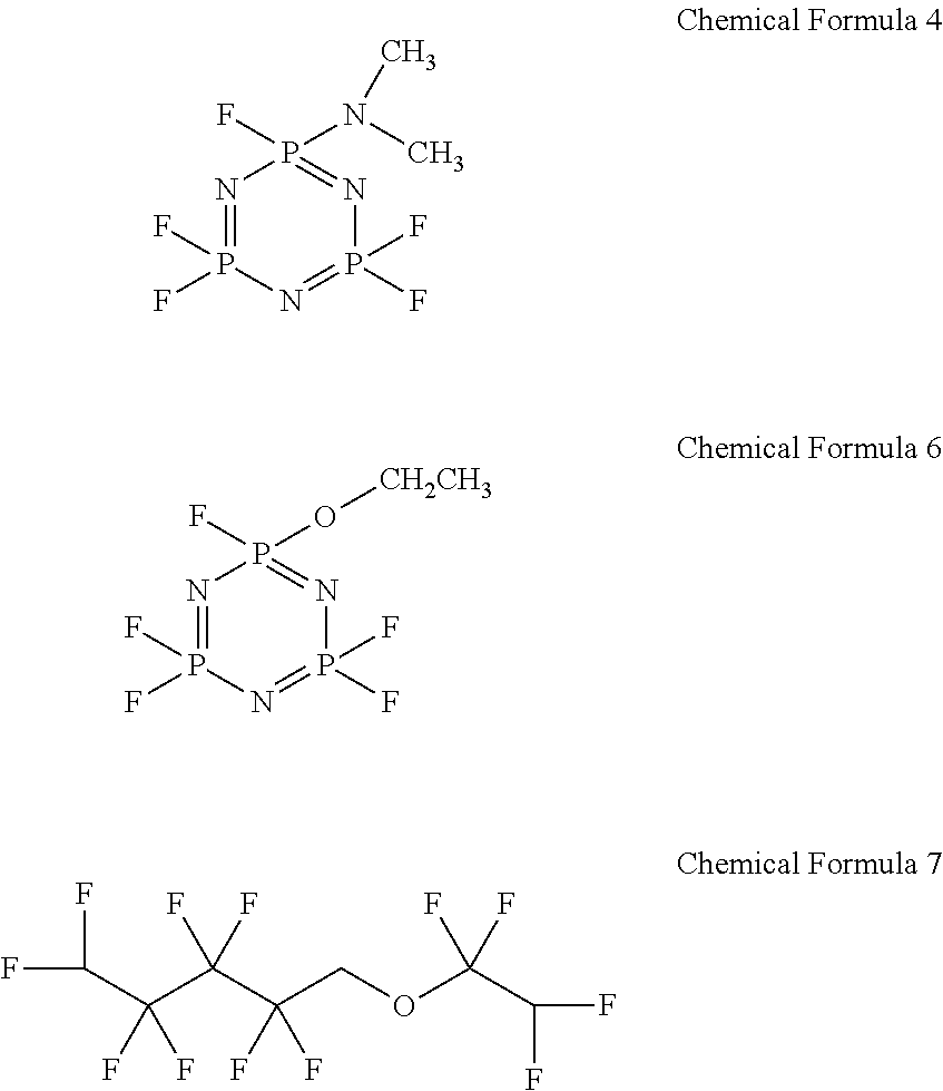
N1=P(F)(F)N=P(F)(F)N=P1(F)N(C)C.N1=P(F)(F)N=P(F)(F)N=P1(F)O[CH2CH3].FC(F)C(C(C(COC(C(F)F)(F)F)(F)F)(F)F)(F)F
